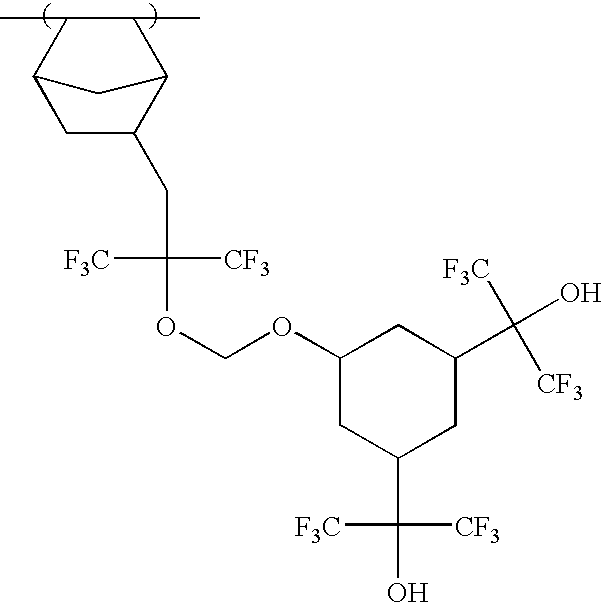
C1C(CC(OCOC2CC(C(O)([F3C])[CF3])CC(C(O)([F3C])[CF3])C2)([F3C])[CF3])C2C(C)C(C)C1C2
